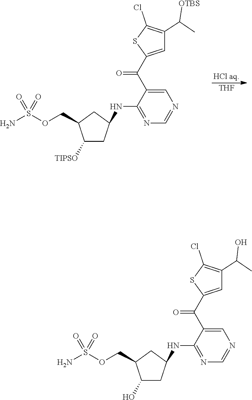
C1=C(C(C2=CC(C(O)C)=C(Cl)S2)=O)C(NC2CC(O)C(COS(N)(=O)=O)C2)=NC=N1.C1=C(C(C2=CC(C([OTBS])C)=C(Cl)S2)=O)C(NC2CC([TIPSO])C(COS(N)(=O)=O)C2)=NC=N1.[HCl aq].[THF]
